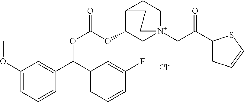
C1(OC)=CC=CC(C(C2=CC=CC(F)=C2)OC(=O)OC2C[N+]3(CC(C4=CC=CS4)=O)CCC2CC3)=C1.[Cl-]
